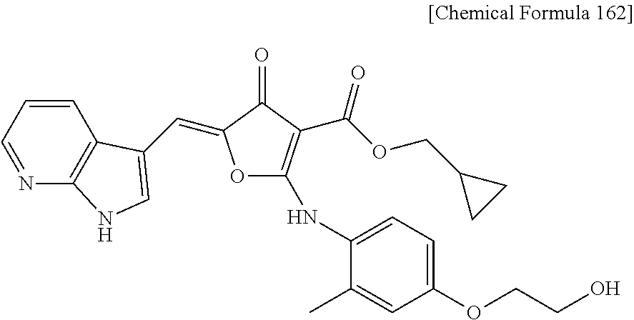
C1=CC=NC2=C1C(C=C1OC(NC3=CC=C(OCCO)C=C3C)=C(C(OCC3CC3)=O)C1=O)=CN2
